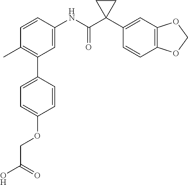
C1=C(NC(C2(C3=CC4=C(C=C3)OCO4)CC2)=O)C=CC(C)=C1C1=CC=C(OCC(O)=O)C=C1
